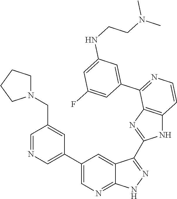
C1=NC=C(C2=CN=C3C(=C2)C(C2=NC4=C(N2)C=CN=C4C2=CC(NCCN(C)C)=CC(F)=C2)=NN3)C=C1CN1CCCC1
